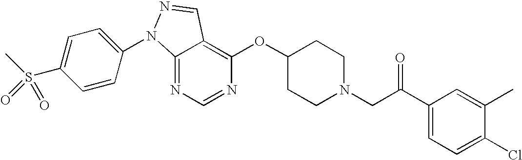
C12=NC=NC(OC3CCN(CC(C4=CC=C(Cl)C(C)=C4)=O)CC3)=C1C=NN2C1=CC=C(S(C)(=O)=O)C=C1
